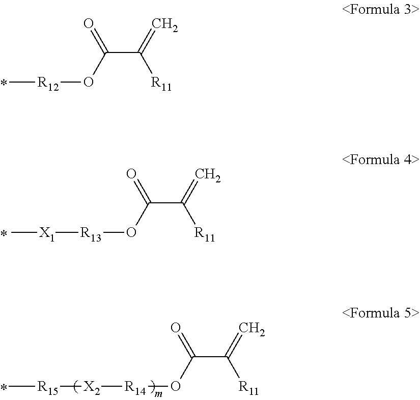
C[R12]OC(C([R11])=C)=O.[X1]([R13]OC(C([R11])=C)=O)C.[X2]([R14]OC(C([R11])=C)=O)[R15]C
